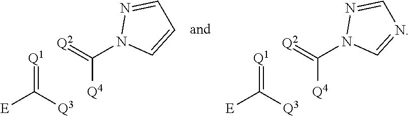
[Q1]=C([Q3])[E].[Q4]C(=[Q2])N1C=CC=N1.[Q1]=C([Q3])[E].[Q4]C(=[Q2])N1C=NC=N1
